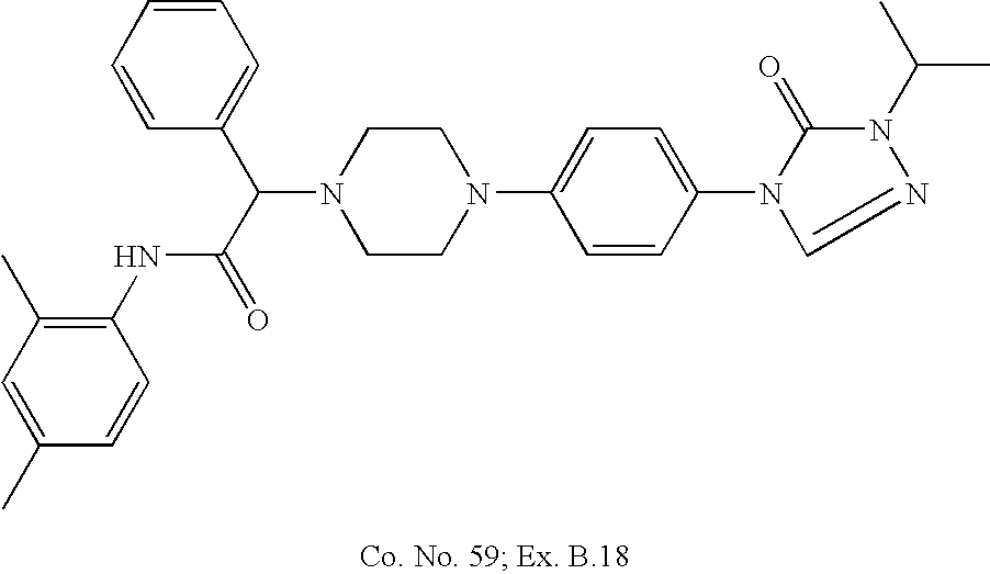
N1(C(C(=O)NC2=C(C)C=C(C)C=C2)C2=CC=CC=C2)CCN(C2=CC=C(N3C(=O)N(C(C)C)N=C3)C=C2)CC1
